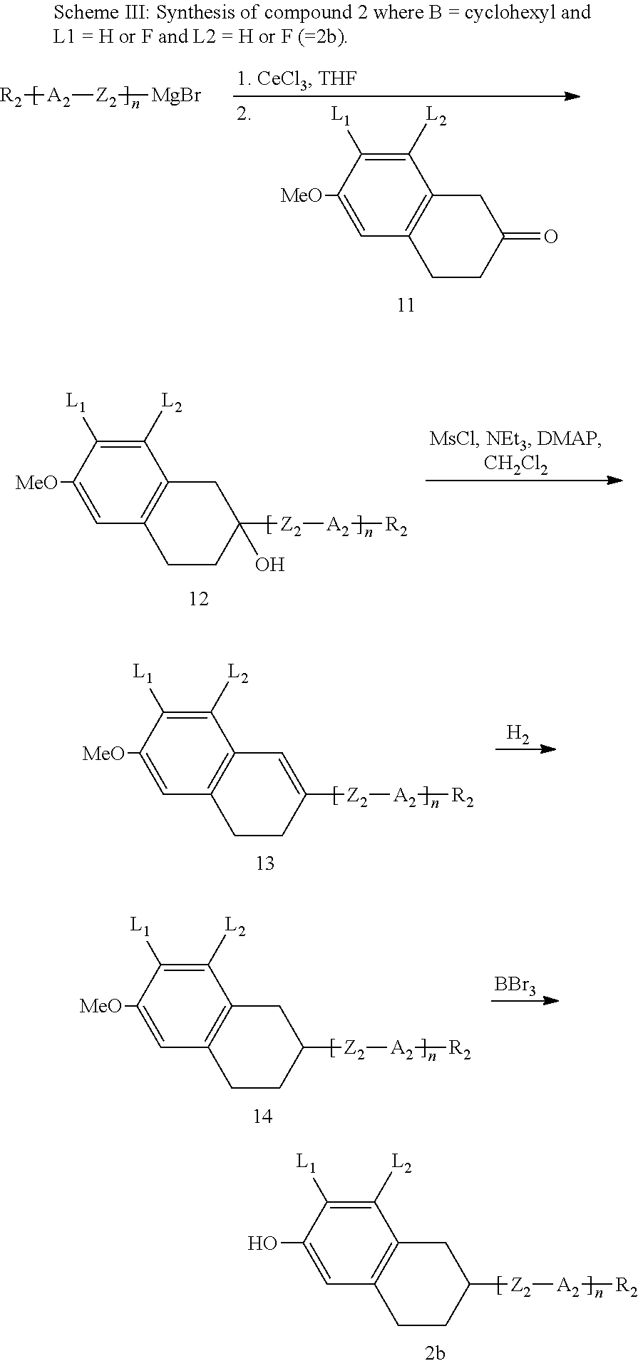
C1([L2])=C([L1])C([MeO])=CC2=C1CC(=O)CC2.[R2][A2][Z2][MgBr].C1([L2])=C([L1])C([MeO])=CC2=C1CC([Z2][A2][R2])(O)CC2.[H2].C1([L2])=C([L1])C([MeO])=CC2=C1C=C([Z2][A2][R2])CC2.[BBr3].C1([L2])=C([L1])C([MeO])=CC2=C1CC([Z2][A2][R2])CC2.C1([L2])=C([L1])C(O)=CC2=C1CC([Z2][A2][R2])CC2
